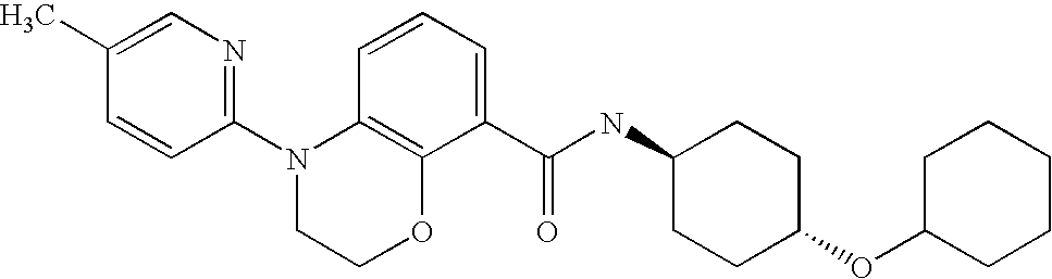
C1(N2CCOC3=C2C=CC=C3C(NC2CCC(OC3CCCCC3)CC2)=O)=NC=C(C)C=C1
